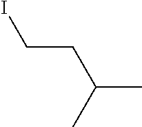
ICCC(C)C
